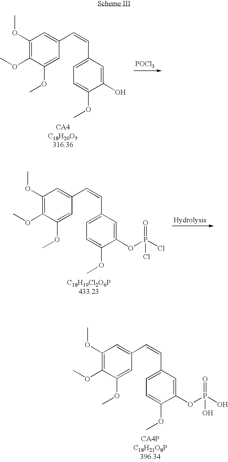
[POCl3].C1(OC)=C(OC)C(OC)=CC(C=CC2=CC=C(OC)C(O)=C2)=C1.C1(OC)=C(OC)C(OC)=CC(C=CC2=CC=C(OC)C(OP(Cl)(=O)Cl)=C2)=C1.C1(OC)=C(OC)C(OC)=CC(C=CC2=CC=C(OC)C(OP(O)(=O)O)=C2)=C1
